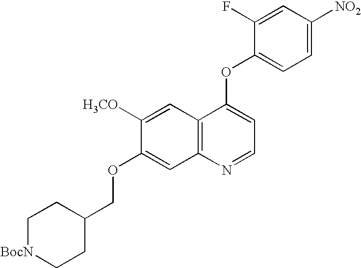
C1=C([NO2])C=C(F)C(OC2=CC=NC3=C2C=C([H3CO])C(OCC2CC[BocN]CC2)=C3)=C1
